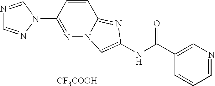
[CF3COOH].C1=CC=NC=C1C(NC1=CN2N=C(N3C=NC=N3)C=CC2=N1)=O
